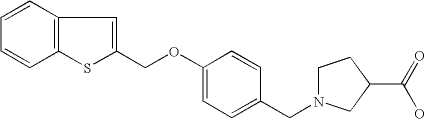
C12=C(C=CC=C1)C=C(COC1=CC=C(CN3CCC(C(=O)O)C3)C=C1)S2
